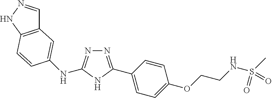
C12=C(NN=C1)C=CC(NC1=NN=C(C3=CC=C(OCCNS(C)(=O)=O)C=C3)N1)=C2
